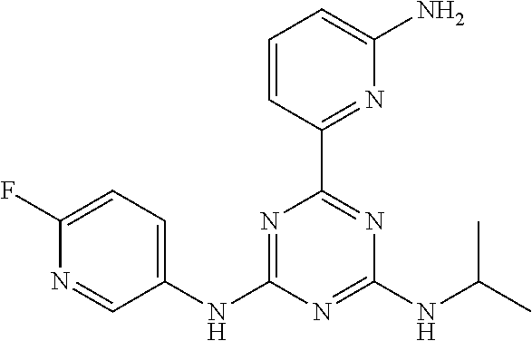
C1(F)=CC=C(NC2=NC(C3=NC(N)=CC=C3)=NC(NC(C)C)=N2)C=N1
